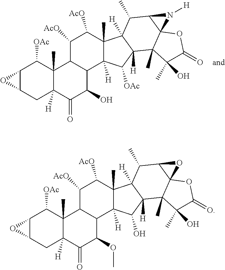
C12C(CC3([H])C(C)(C1[OAc])C1C(C(OC)C3=O)C3([H])C(C)(C([AcO])C1[AcO])C1([H])C([H])(C3O)C3(C)C4(C(C1C)O4)OC(=O)C3(C)O)O2.C12C(CC3([H])C(C)(C1[OAc])C1C(C(O)C3=O)C3([H])C(C)(C([AcO])C1[AcO])C1([H])C([H])(C3[OAc])C3(C)C4(C(C1C)N4[H])OC(=O)C3(C)O)O2
